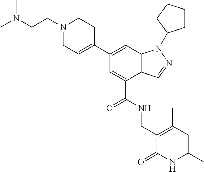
C1(C2=CCN(CCN(C)C)CC2)=CC2=C(C(C(NCC3=C(C)C=C(C)NC3=O)=O)=C1)C=NN2C1CCCC1
